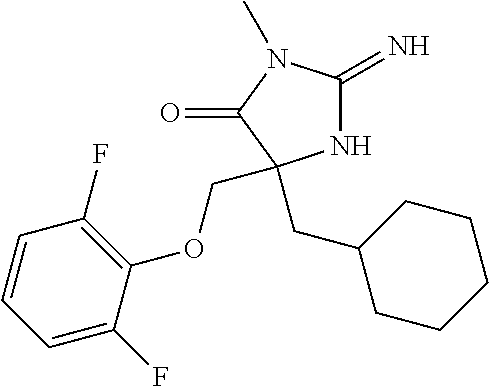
N1C(=N)N(C)C(=O)C1(CC1CCCCC1)COC1=C(F)C=CC=C1F
